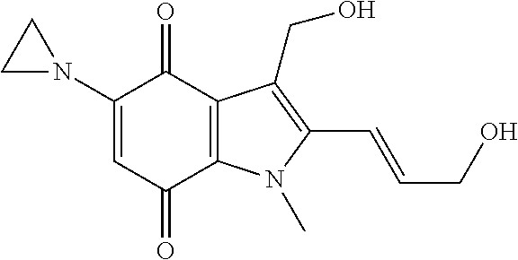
C1(N2CC2)=CC(=O)C2=C(C1=O)C(CO)=C(C=CCO)N2C
